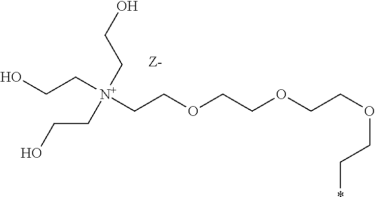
OCC[N+](CCOCCOCCOCC*)(CCO)CCO
